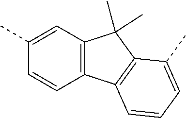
C1(C)=CC2=C(C=C1)C1=C(C2(C)C)C(C)=CC=C1
